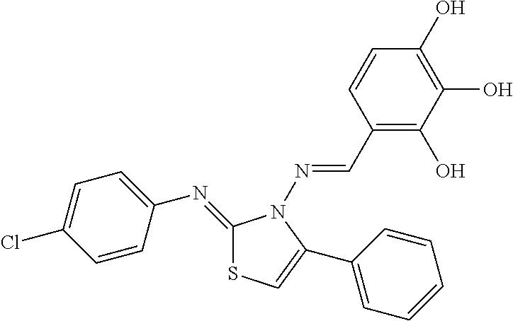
C1(C=NN2C(=NC3=CC=C(Cl)C=C3)SC=C2C2=CC=CC=C2)=C(O)C(O)=C(O)C=C1
